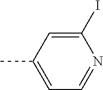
C1(I)=CC(C)=CC=N1
